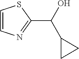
C1=CN=C(C(O)C2CC2)S1
